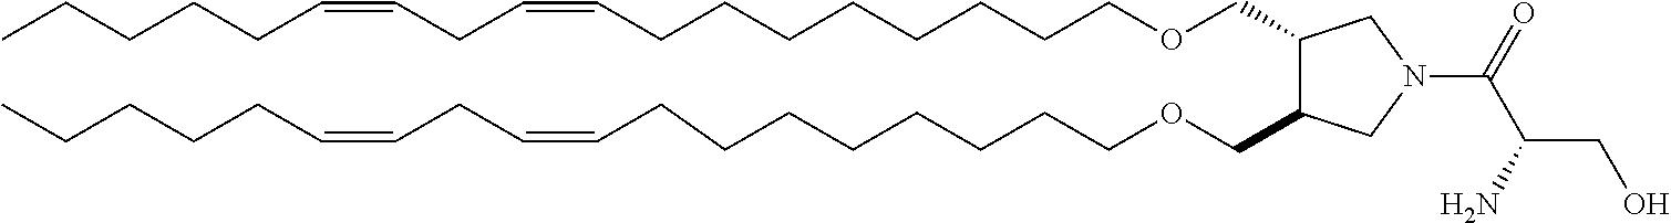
C1(COCCCCCCCCC=CCC=CCCCCC)C(COCCCCCCCCC=CCC=CCCCCC)CN(C(C(CO)N)=O)C1
